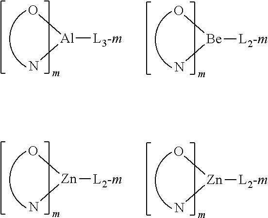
[Al]([L3-m])(N)O.[Be]([L2-m])(N)O.[Zn]([L2-m])(N)O.[Zn]([L2-m])(N)O
